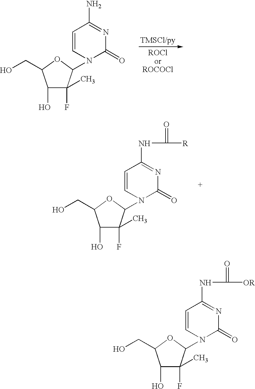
C1(O)C(F)(C)C(N2C(=O)N=C(N)C=C2)OC1CO.C1(O)C(F)(C)C(N2C(=O)N=C(NC(=O)[R])C=C2)OC1CO.C1(O)C(F)(C)C(N2C(=O)N=C(NC(=O)[OR])C=C2)OC1CO
